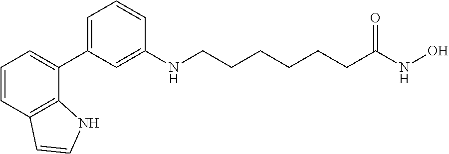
C1=C(C2=CC=CC3=C2NC=C3)C=C(NCCCCCCC(NO)=O)C=C1
